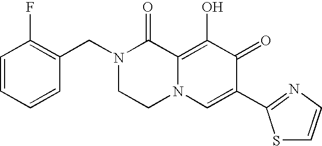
C1(CN2CCN3C(=C(O)C(=O)C(C4=NC=CS4)=C3)C2=O)=C(F)C=CC=C1
